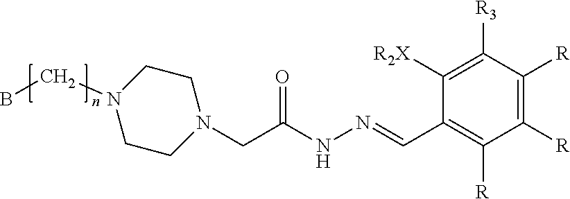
BCN1CCN(CC(NN=CC2=C([R])C([R])=C([R])C([R3])=C2[R2X])=O)CC1
